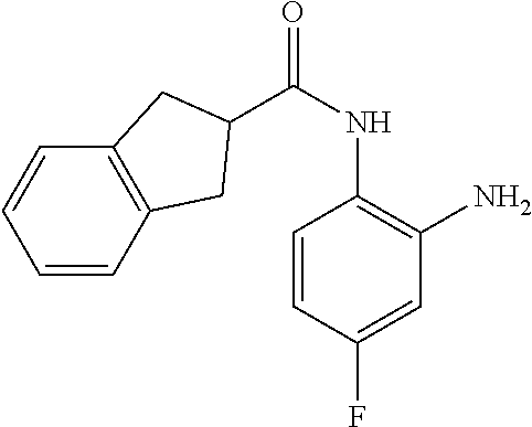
C1=CC(F)=CC(N)=C1NC(=O)C1CC2=C(C=CC=C2)C1
